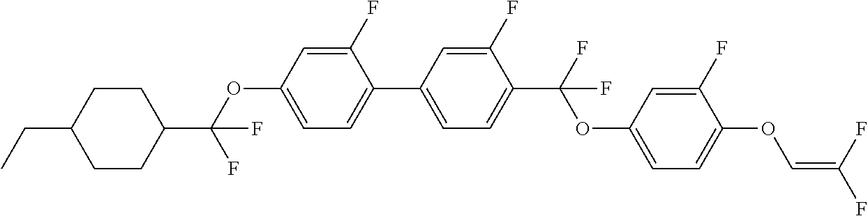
C1CC(C(OC2=CC=C(C3=CC=C(C(F)(OC4=CC=C(OC=C(F)F)C(F)=C4)F)C(F)=C3)C(F)=C2)(F)F)CCC1CC
